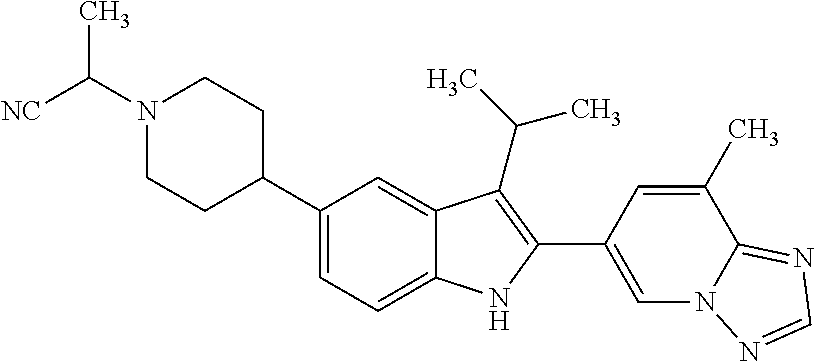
N1(C([NC])C)CCC(C2=CC=C3C(=C2)C(C(C)C)=C(C2=CN4C(=NC=N4)C(C)=C2)N3)CC1
